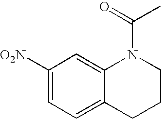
[O2N]C1=CC=C2C(=C1)N(C(=O)C)CCC2
